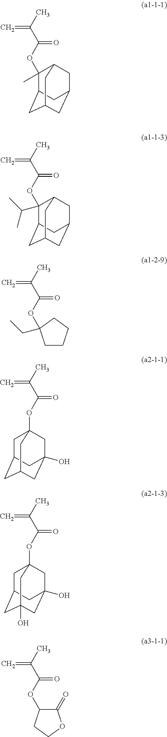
C1(OC(C(C)=C)=O)(C)C2CC3CC(CC1C3)C2.C1(OC(C(C)=C)=O)(C(C)C)C2CC3CC(CC1C3)C2.O(C(C(C)=C)=O)C1(CC)CCCC1.C1C2CC3CC(O)(CC1(OC(C(C)=C)=O)C3)C2.C1C2CC3(O)CC(O)(CC1(OC(C(C)=C)=O)C3)C2.C(C(C)=C)(=O)OC1C(=O)OCC1
